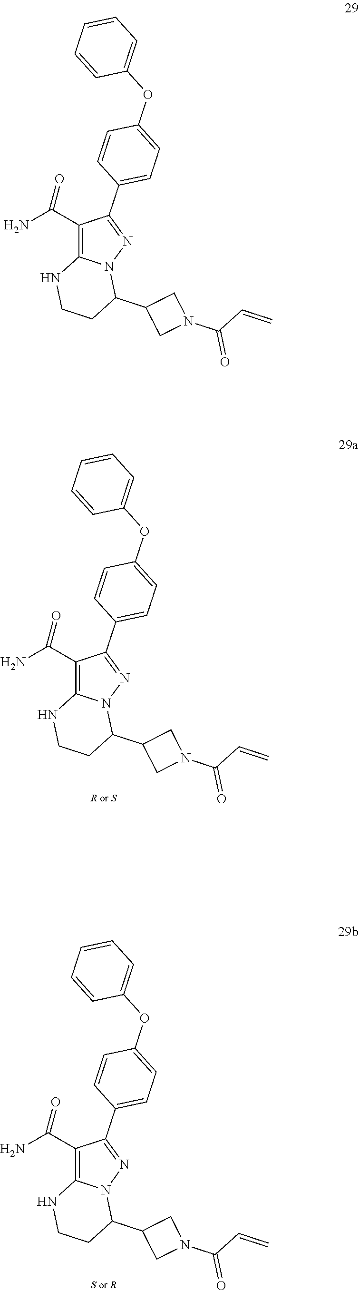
C1(C(=O)N)=C2N(N=C1C1=CC=C(OC3=CC=CC=C3)C=C1)C(C1CN(C(C=C)=O)C1)CCN2.C1(C(=O)N)=C2N(N=C1C1=CC=C(OC3=CC=CC=C3)C=C1)C(C1CN(C(C=C)=O)C1)CCN2.C1(C(=O)N)=C2N(N=C1C1=CC=C(OC3=CC=CC=C3)C=C1)C(C1CN(C(C=C)=O)C1)CCN2
